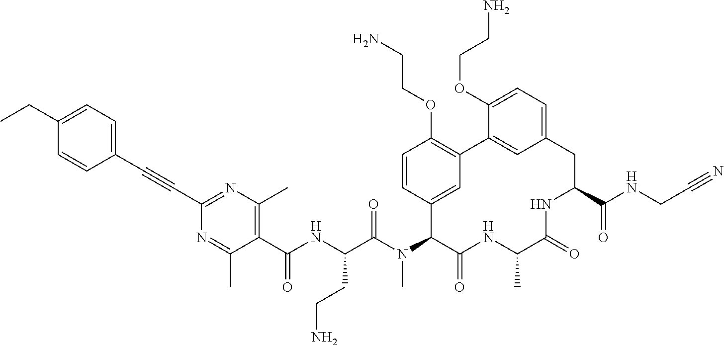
C1(C(NC(C(N(C2C(=O)NC(C)C(=O)NC(C(NCC#N)=O)CC3=CC=C(OCCN)C(=C3)C3=C(OCCN)C=CC2=C3)C)=O)CCN)=O)=C(C)N=C(C#CC2=CC=C(CC)C=C2)N=C1C
